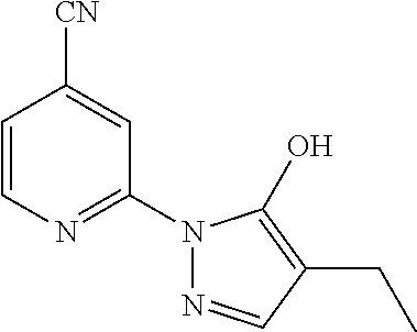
C1(N2N=CC(CC)=C2O)=NC=CC([CN])=C1
